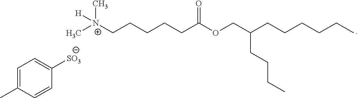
C[N+]([H])(CCCCCC(OCC(CCCC)CCCCCC)=O)C.C1=C(C)C=CC([SO3])=C1
